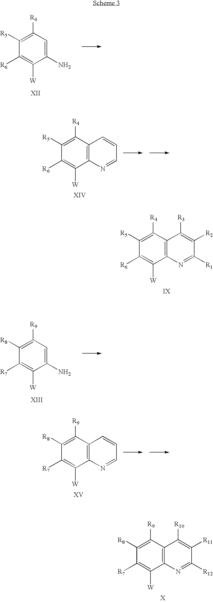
C1([R6])=C([W])C(N)=CC([R4])=C1[R5].C1([R6])=C([W])C2=C(C([R4])=C1[R5])C=CC=N2.C1([R6])=C([W])C2=C(C([R4])=C1[R5])C([R3])=C([R2])C([R1])=N2.C1([R7])=C([W])C(N)=CC([R9])=C1[R8].C1([R7])=C([W])C2=C(C([R9])=C1[R8])C=CC=N2.C1([R7])=C([W])C2=C(C([R9])=C1[R8])C([R10])=C([R11])C([R12])=N2
